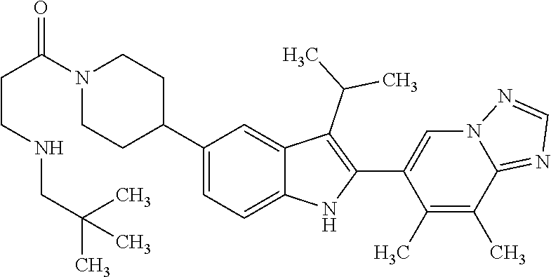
N1(C(CCNCC(C)(C)C)=O)CCC(C2=CC=C3C(=C2)C(C(C)C)=C(C2=CN4C(=NC=N4)C(C)=C2C)N3)CC1
